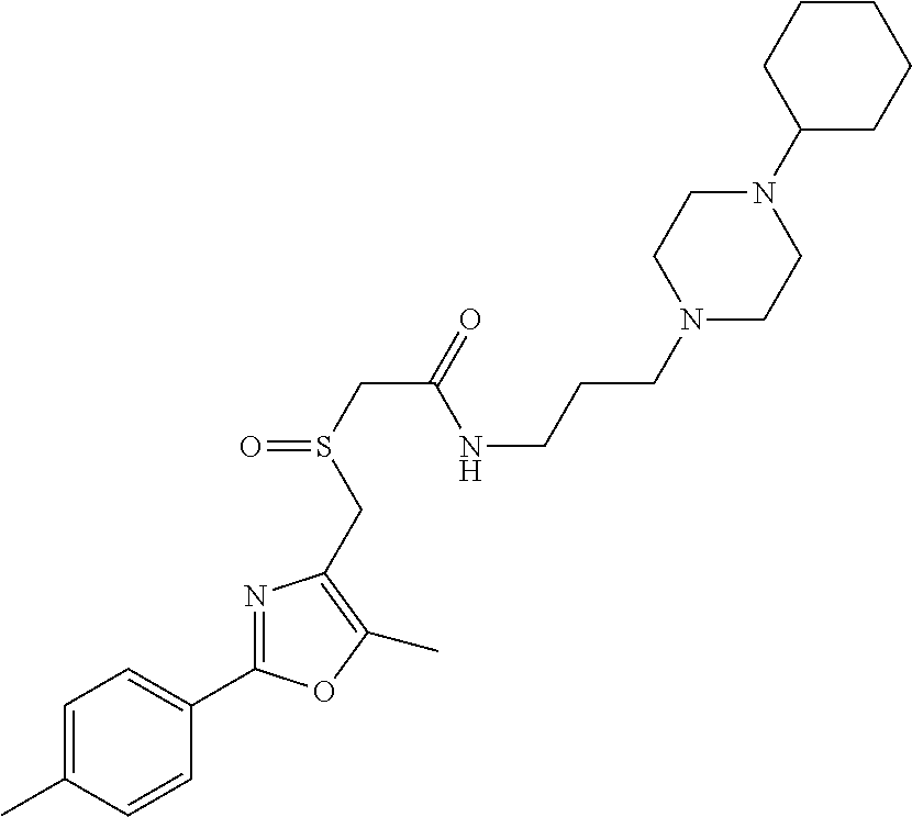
C1=C(C)C=CC(C2=NC(CS(CC(=O)NCCCN3CCN(C4CCCCC4)CC3)=O)=C(C)O2)=C1
